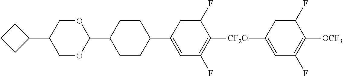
C1=C([CF2O]C2=C(F)C=C(C3CCC(C4OCC(C5CCC5)CO4)CC3)C=C2F)C=C(F)C([OCF3])=C1F
